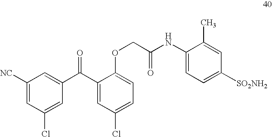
O(CC(NC1=CC=C([SO2NH2])C=C1C)=O)C1=CC=C(Cl)C=C1C(C1=CC([NC])=CC(Cl)=C1)=O
